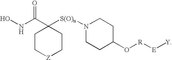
C1C[Z]CCC1(C(NO)=O)[S(O)n]N1CCC(O[R][E][Y])CC1
